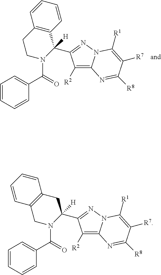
C1([R2])=C2N(N=C1C1([H])N(C(=O)C3=CC=CC=C3)CCC3=C1C=CC=C3)C([R1])=C([R7])C([R8])=N2.C1([R2])=C2N(N=C1C1([H])N(C(=O)C3=CC=CC=C3)CC3=C(C1)C=CC=C3)C([R1])=C([R7])C([R8])=N2
